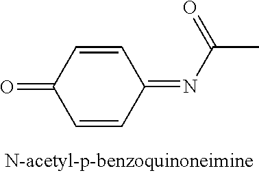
C1(=O)C=CC(=NC(C)=O)C=C1
